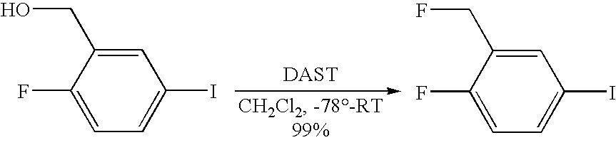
C1=C(CO)C(F)=CC=C1I.FC1=CC=C(I)C=C1CF
